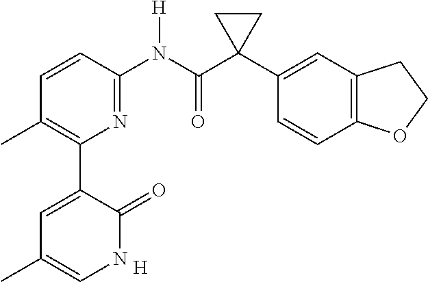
[H].C1=CC(N(C(C2(C3=CC4=C(C=C3)OCC4)CC2)=O)[H])=NC(C2=CC(C)=CNC2=O)=C1C
